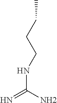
C(CCNC(=N)N)C
